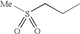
S(CCC)([Me])(=O)=O
